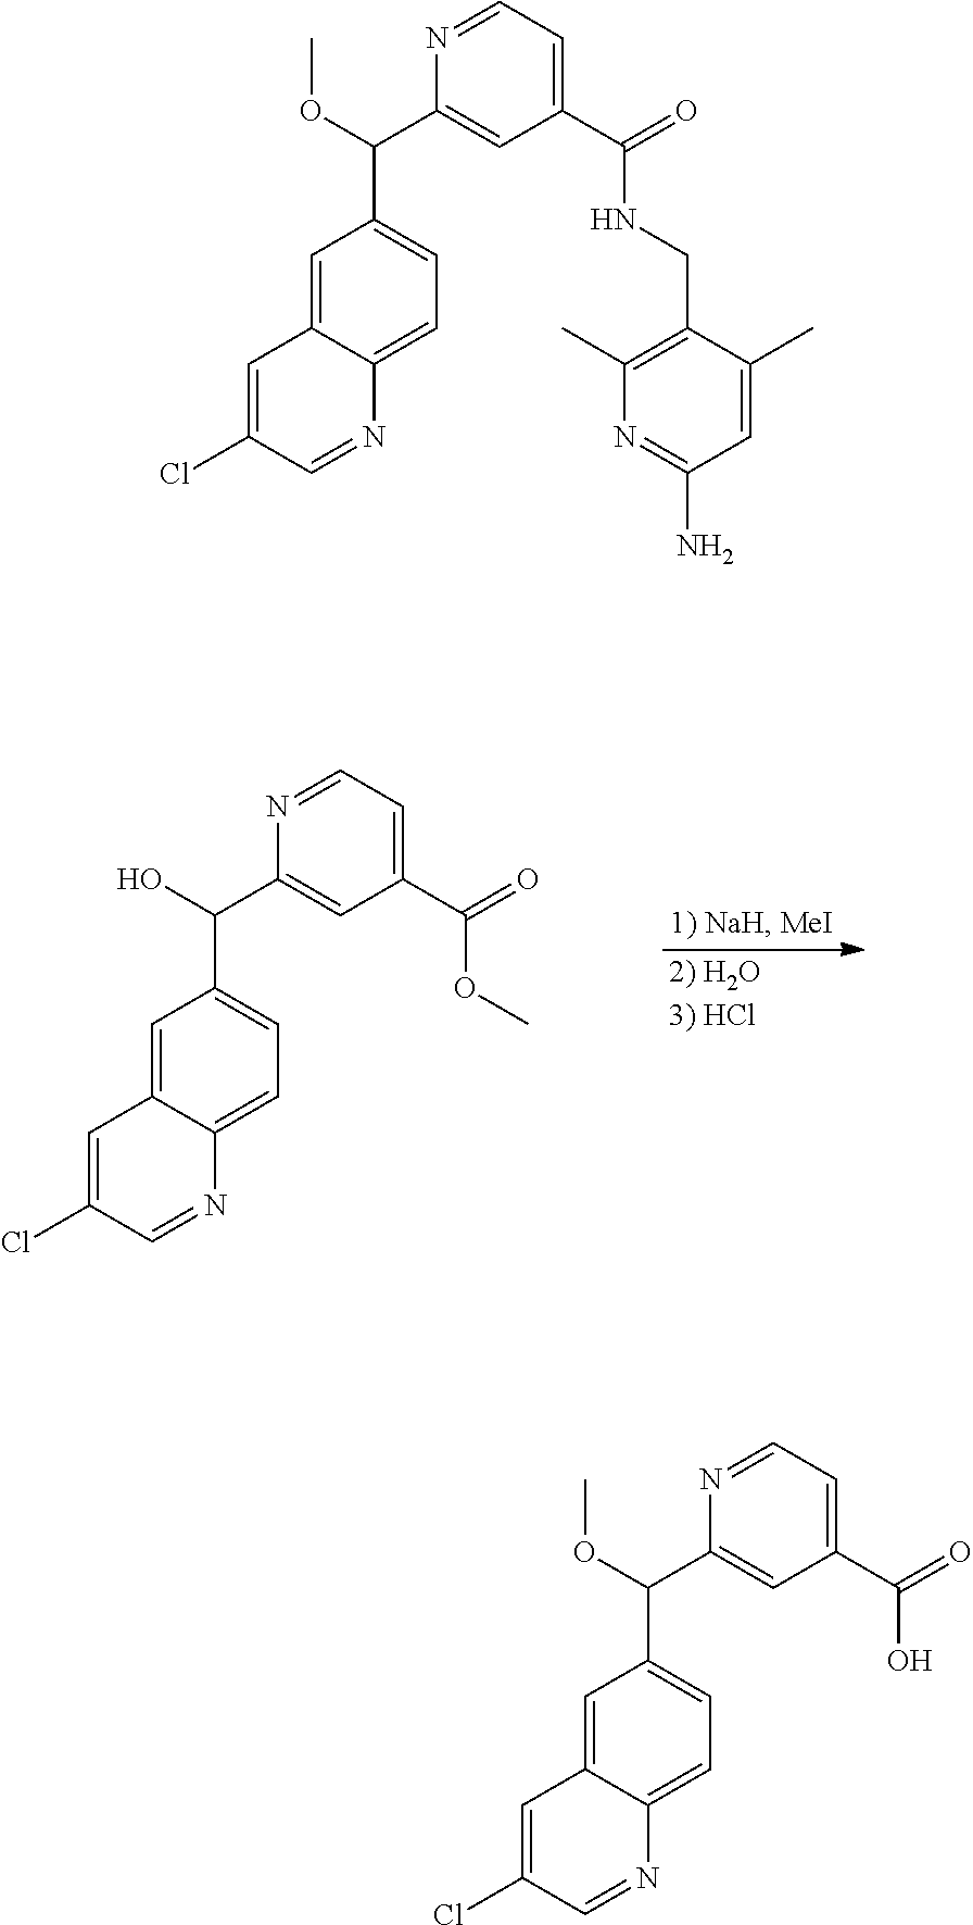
C1=C2C(=CC=C1C(C1=CC(C(O)=O)=CC=N1)OC)N=CC(Cl)=C2.C1=C2C(=CC=C1C(C1=CC(C(OC)=O)=CC=N1)O)N=CC(Cl)=C2.C1=C2C(=CC=C1C(C1=CC(C(NCC3=C(C)N=C(N)C=C3C)=O)=CC=N1)OC)N=CC(Cl)=C2
